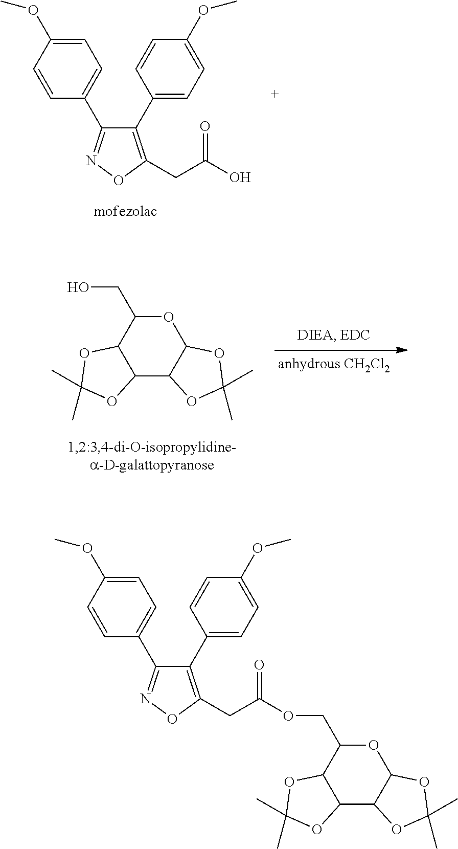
C1(C2=CC=C(OC)C=C2)=C(CC(O)=O)ON=C1C1=CC=C(OC)C=C1.C12C3C(OC(CO)C1OC(C)(C)O2)OC(C)(C)O3.C1(C2=CC=C(OC)C=C2)=C(CC(=O)OCC2OC3C(C4C2OC(C)(C)O4)OC(C)(C)O3)ON=C1C1=CC=C(OC)C=C1
